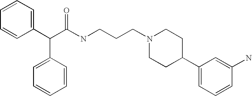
C1(C(C(NCCCN2CCC(C3=CC=CC(N)=C3)CC2)=O)C2=CC=CC=C2)=CC=CC=C1
